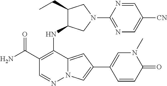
NC(C1=C(NC2C(CC)CN(C3=NC=C([CN])C=N3)C2)C2=CC(C3=CN(C)C(=O)C=C3)=CN2N=C1)=O
